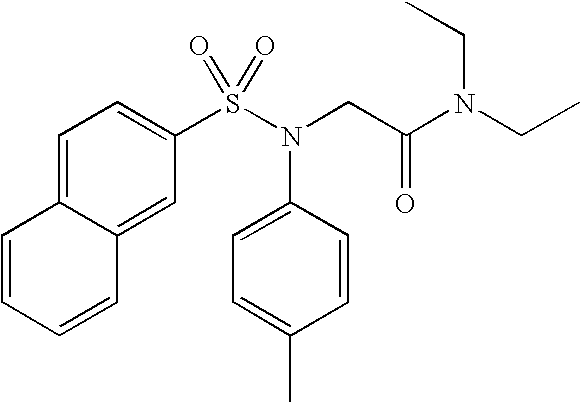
C1=C2C(=CC(S(N(CC(N(CC)CC)=O)C3=CC=C(C)C=C3)(=O)=O)=C1)C=CC=C2
